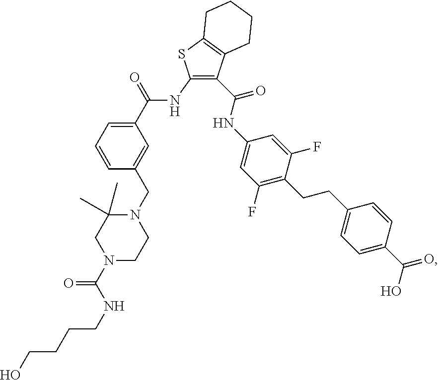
C1(NC(=O)C2=CC=CC(CN3C(C)(C)CN(C(=O)NCCCCO)CC3)=C2)=C(C(NC2=CC(F)=C(CCC3=CC=C(C(O)=O)C=C3)C(F)=C2)=O)C2=C(S1)CCCC2
